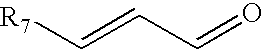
[R7]C=CC=O
